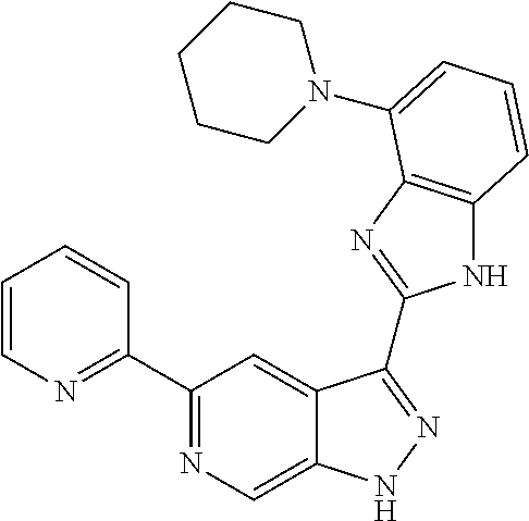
C1(C2=NC=C3C(=C2)C(C2=NC4=C(N2)C=CC=C4N2CCCCC2)=NN3)=NC=CC=C1
